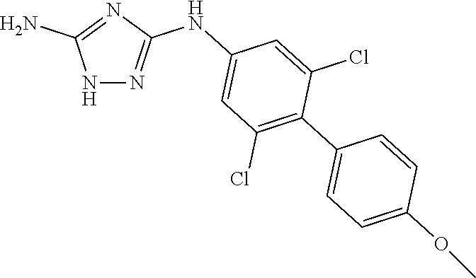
N1N=C(NC2=CC(Cl)=C(C3=CC=C(OC)C=C3)C(Cl)=C2)N=C1N
